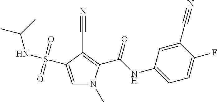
C1=C(S(NC(C)C)(=O)=O)C(C#N)=C(C(NC2=CC=C(F)C(C#N)=C2)=O)N1C
